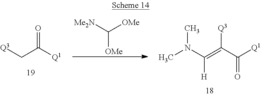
N(C(=C(C(=O)[Q1])[Q3])[H])(C)C.[Q3]CC(=O)[Q1].[Me2N]C([OMe])[OMe]
